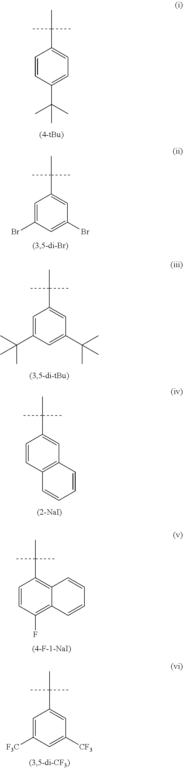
C1=CC(C(C)(C)C)=CC=C1C(C)(C)C.C1=C(Br)C=C(Br)C=C1C(C)(C)C.C1=C(C(C)(C)C)C=C(C(C)(C)C)C=C1C(C)(C)C.C1=CC2=C(C=C1C(C)(C)C)C=CC=C2.C1=CC(F)=C2C(=C1C(C)(C)C)C=CC=C2.C1=C([F3C])C=C([CF3])C=C1C(C)(C)C
